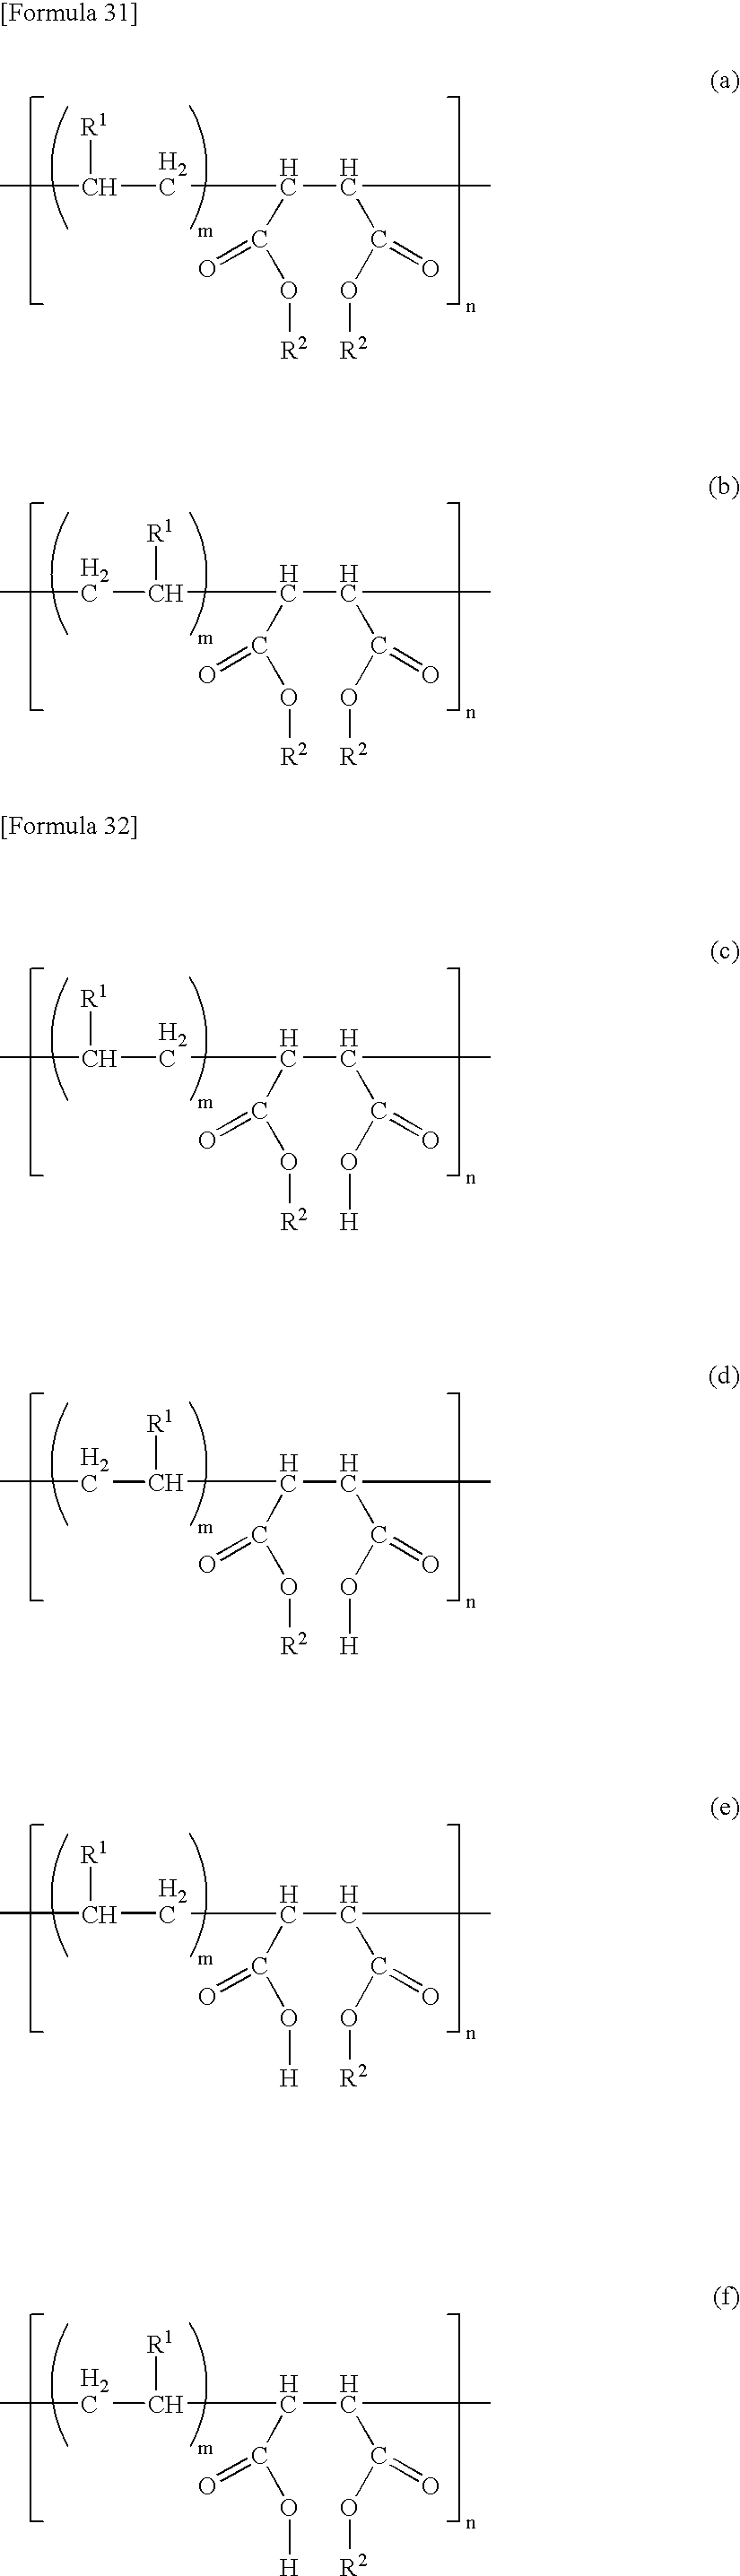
CC([R1])CC(C(C)C(O[R2])=O)C(O[R2])=O.CCC(C(C(C)C(O[R2])=O)C(O[R2])=O)[R1].CCC(C(C(C)C(O[H])=O)C(O[R2])=O)[R1].CC([R1])CC(C(C)C(O[R2])=O)C(O[H])=O.CCC(C(C(C)C(O[R2])=O)C(O[H])=O)[R1].CC([R1])CC(C(C)C(O[H])=O)C(O[R2])=O
